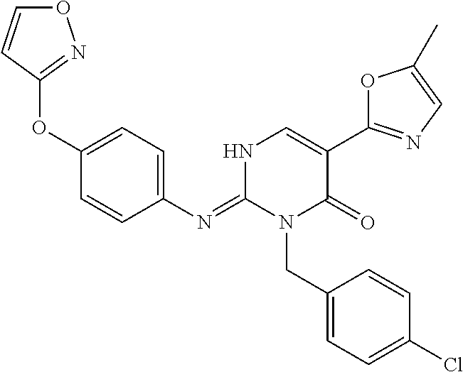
C1(N=C2N(CC3=CC=C(Cl)C=C3)C(=O)C(C3=NC=C(C)O3)=CN2)=CC=C(OC2=NOC=C2)C=C1
